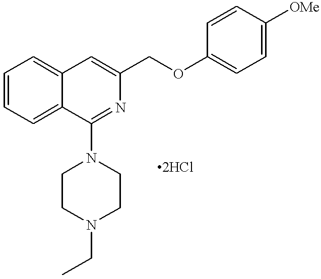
C1=CC=C2C(=C1)C=C(COC1=CC=C([OMe])C=C1)N=C2N1CCN(CC)CC1
